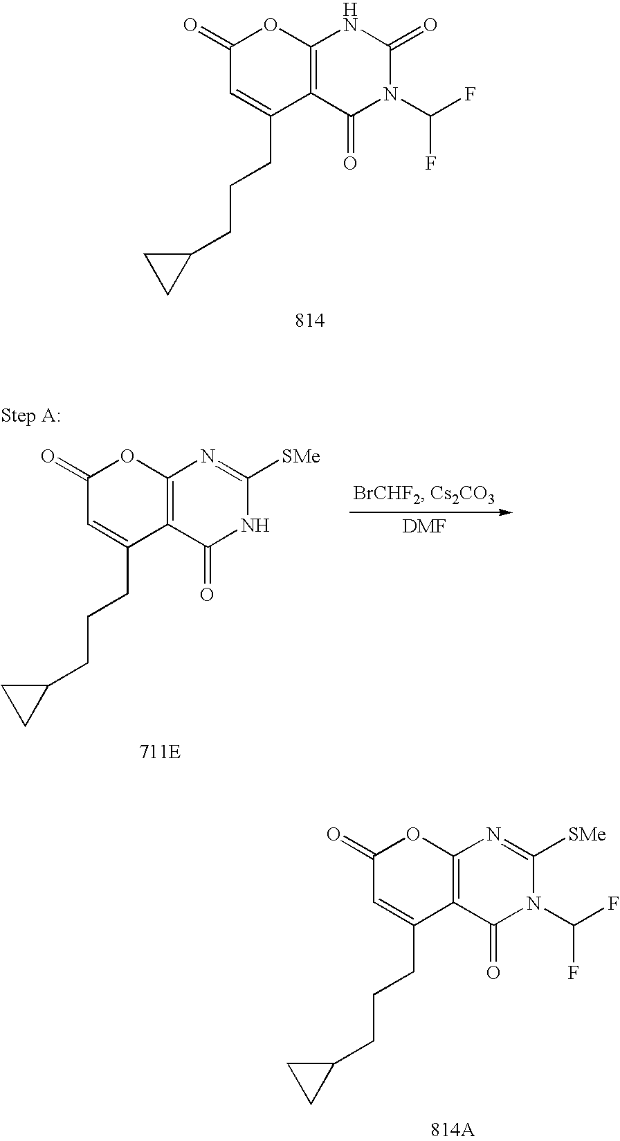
C1(=O)C=C(CCCC2CC2)C2=C(O1)NC(=O)N(C(F)F)C2=O.C1(=O)C=C(CCCC2CC2)C2=C(O1)N=C([SMe])N(C(F)F)C2=O.C1(=O)C=C(CCCC2CC2)C2=C(O1)N=C([SMe])NC2=O
